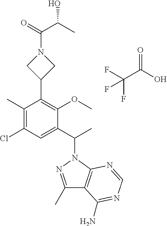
C1(C)=C(Cl)C=C(C(C)N2N=C(C)C3=C2N=CN=C3N)C(OC)=C1C1CN(C(C(C)O)=O)C1.O=C(O)C(F)(F)F
